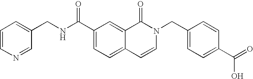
C1=CN=CC(CNC(C2=CC=C3C(=C2)C(=O)N(CC2=CC=C(C(=O)O)C=C2)C=C3)=O)=C1
